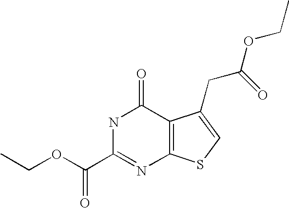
C12=C(SC=C1CC(OCC)=O)N=C(C(OCC)=O)NC2=O
